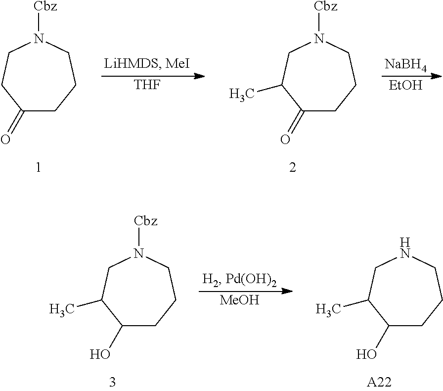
[THF].C1(=O)CCCN([Cbz])CC1.C1(=O)CCCN([Cbz])CC1C.[EtOH].[NaBH4].[MeOH].C1(O)CCCN([Cbz])CC1C.C1(O)CCCNCC1C.[A22]
